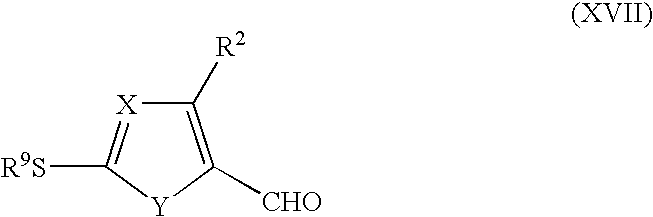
C1([R2])=C([CHO])[Y]C([R9S])=[X]1
